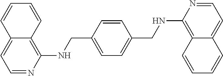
C1(CNC2=C3C(=CC=N2)C=CC=C3)=CC=C(CNC2=C3C(=CC=N2)C=CC=C3)C=C1
